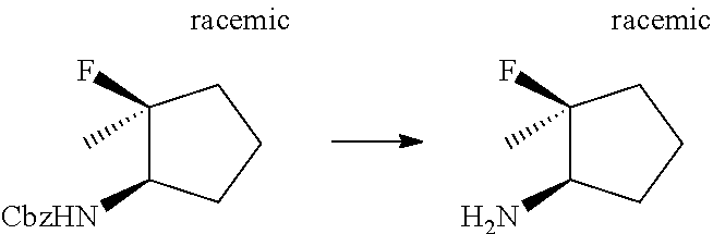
C1(F)(C)C([CbzHN])CCC1.C1(F)(C)C(N)CCC1
